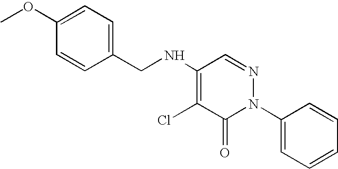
ClC1=C(NCC2=CC=C(OC)C=C2)C=NN(C2=CC=CC=C2)C1=O
